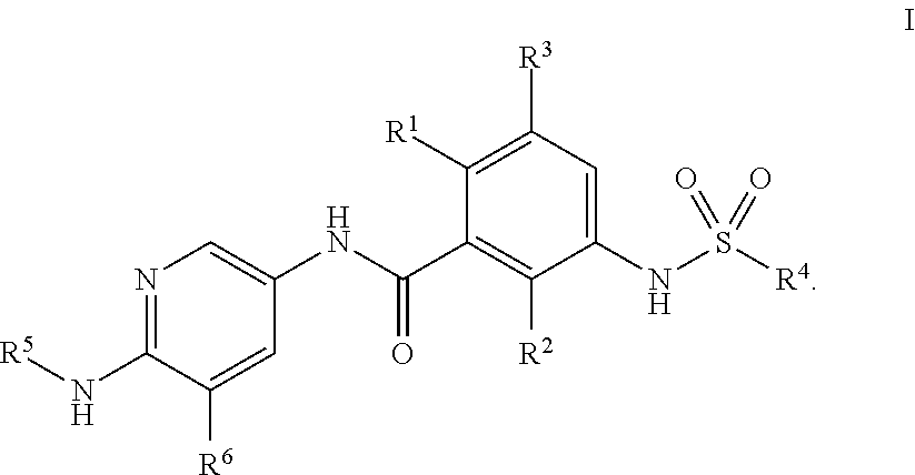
C1([R1])=C([R3])C=C(NS([R4])(=O)=O)C([R2])=C1C(NC1=CN=C(N[R5])C([R6])=C1)=O
